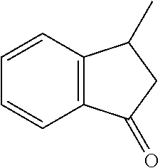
C1=CC2=C(C=C1)C(C)CC2=O
